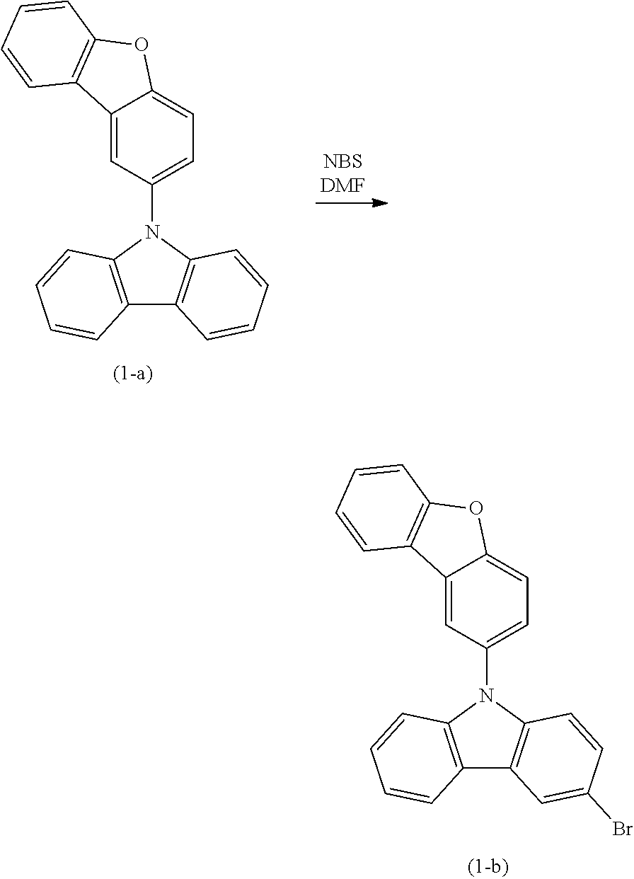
C1(N2C3=C(C4=C2C=CC(Br)=C4)C=CC=C3)=CC=C2C(=C1)C1=C(O2)C=CC=C1.C1(N2C3=C(C4=C2C=CC=C4)C=CC=C3)=CC=C2C(=C1)C1=C(O2)C=CC=C1
